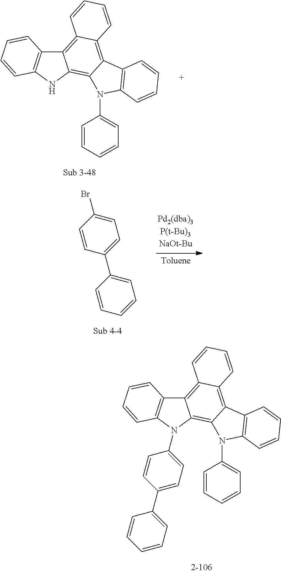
C1=CC=CC2=C1NC1=C3N(C4=CC=CC=C4)C4=C(C3=C3C(=C21)C=CC=C3)C=CC=C4.C1=C(C2=CC=C(Br)C=C2)C=CC=C1.C12=C3C(=C4C(=C1N(C1=CC=C(C5=CC=CC=C5)C=C1)C1=C2C=CC=C1)N(C1=CC=CC=C1)C1=C4C=CC=C1)C=CC=C3
